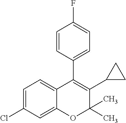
C1=C(Cl)C=C2C(=C1)C(C1=CC=C(F)C=C1)=C(C1CC1)C(C)(C)O2
